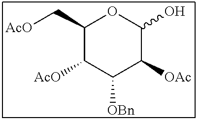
C1([OAc])C(O)OC(C[AcO])C([AcO])C1[OBn]
